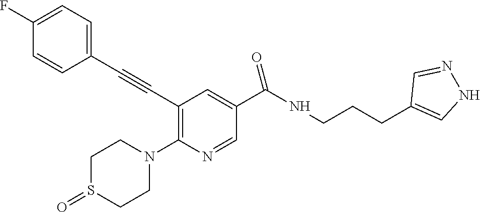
C1(C#CC2=C(N3CCS(=O)CC3)N=CC(C(NCCCC3=CNN=C3)=O)=C2)=CC=C(F)C=C1
